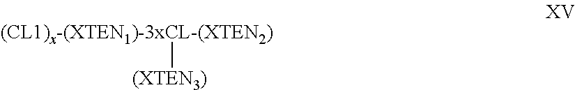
[(CL1)x-(XTEN1)-3xCL-(XTEN2)][(XTEN3)]
